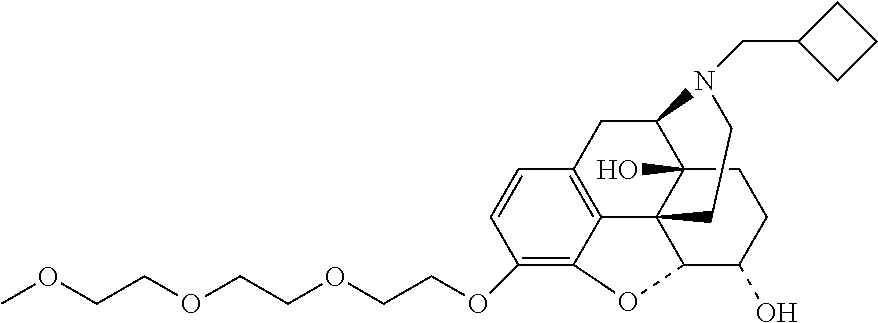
C12=C3C(=C(OCCOCCOCCOC)C=C1)OC1C34C(O)(C(C2)N(CC2CCC2)CC4)CCC1O
